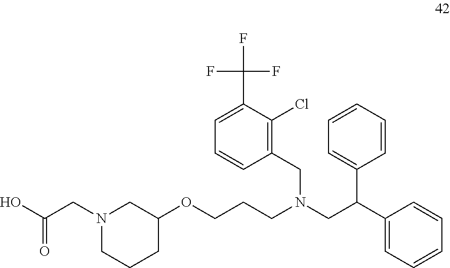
C1(OCCCN(CC2=C(Cl)C(C(F)(F)F)=CC=C2)CC(C2=CC=CC=C2)C2=CC=CC=C2)CN(CC(O)=O)CCC1
